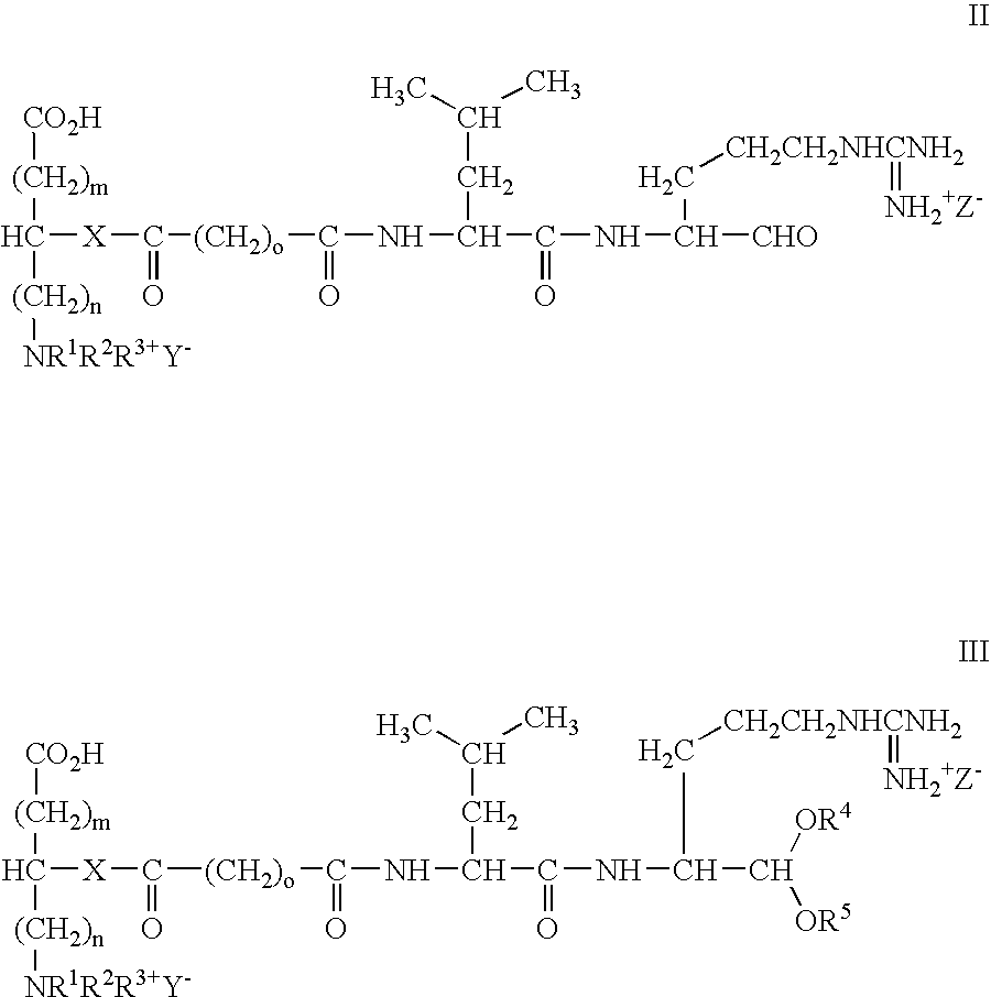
[(CH2)m]([CO2H])C([(CH2)n][NR1R2R3+Y-])[X]C(=O)[(CH2)o]C(NC(C(NC([CHO])C[CH2CH2NHCNH2]=[NH2+Z-])=O)CC(C)C)=O.[(CH2)m]([CO2H])C([(CH2)n][NR1R2R3+Y-])[X]C(=O)[(CH2)o]C(NC(C(NC(C([OR4])[OR5])C[CH2CH2NHCNH2]=[NH2+Z-])=O)CC(C)C)=O
